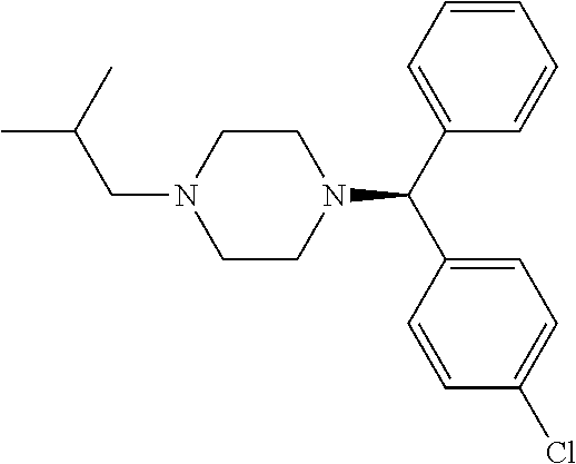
N1(C(C2=CC=CC=C2)C2=CC=C(Cl)C=C2)CCN(CC(C)C)CC1
